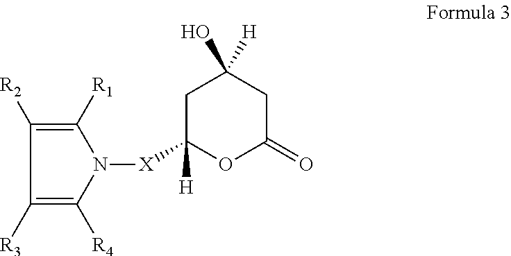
C1([R1])=C([R2])C([R3])=C([R4])N1[X]C1([H])OC(=O)CC([H])(O)C1
